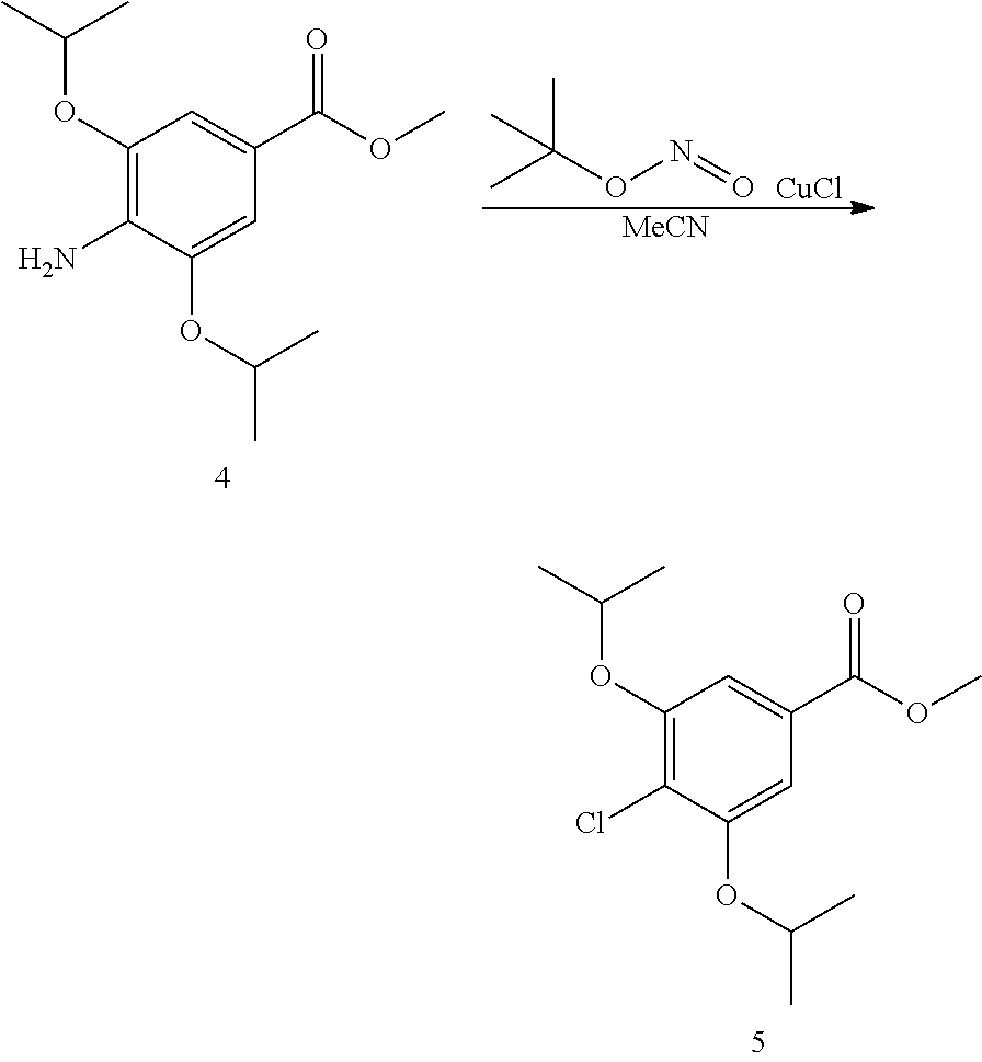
C1(OC(C)C)=C(Cl)C(OC(C)C)=CC(C(OC)=O)=C1.C1(OC(C)C)=C(N)C(OC(C)C)=CC(C(OC)=O)=C1.[MeCN].C(ON=O)(C)(C)C.[CuCl]
